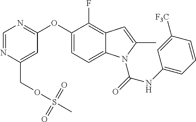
C(C1=CC(OC2=CC=C3C(=C2F)C=C(C)N3C(NC2=CC=CC([F3C])=C2)=O)=NC=N1)OS(C)(=O)=O
